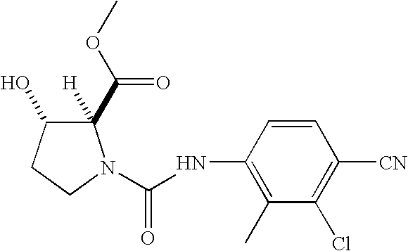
C1([H])(C(OC)=O)C(O)CCN1C(NC1=C(C)C(Cl)=C([CN])C=C1)=O
